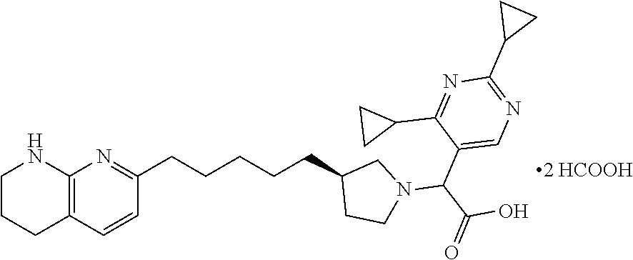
[2 HCOOH].C12=C(C=CC(CCCCCC3CCN(C(C(=O)O)C4=CN=C(C5CC5)N=C4C4CC4)C3)=N1)CCCN2
